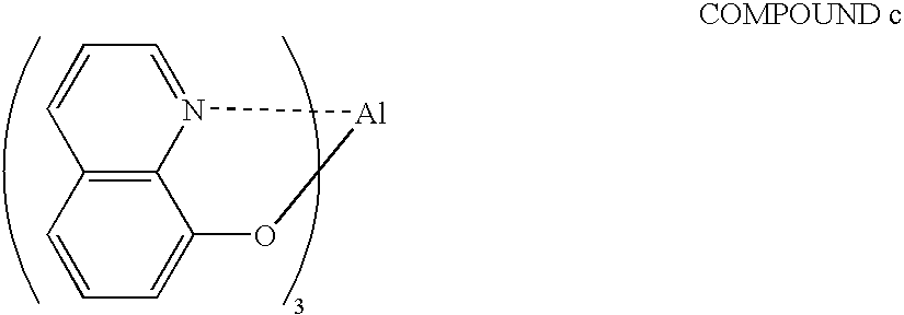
C1=C2C3=C(C=C1)C=CC=N3[Al]O2
